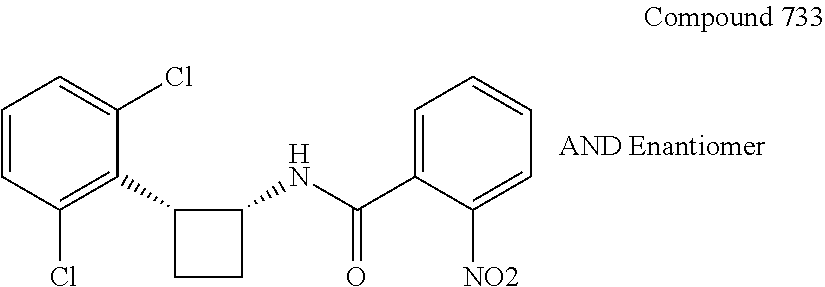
C1=CC(Cl)=C(C2CCC2NC(=O)C2=CC=CC=C2[NO2])C(Cl)=C1
